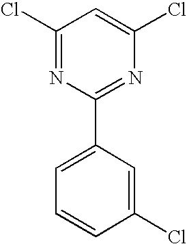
C1(Cl)=NC(C2=CC=CC(Cl)=C2)=NC(Cl)=C1
